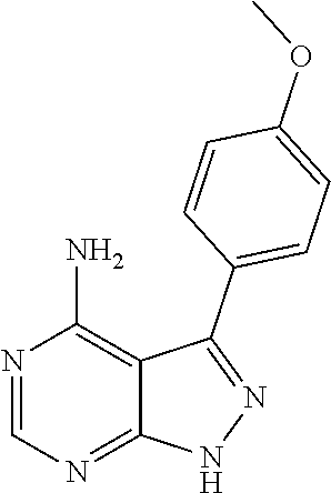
N1=CN=C2C(=C1N)C(C1=CC=C(OC)C=C1)=NN2
